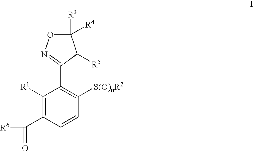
C1([R1])=C(C([R6])=O)C=CC([S(O)nR2])=C1C1=NOC([R4])([R3])C1[R5]
